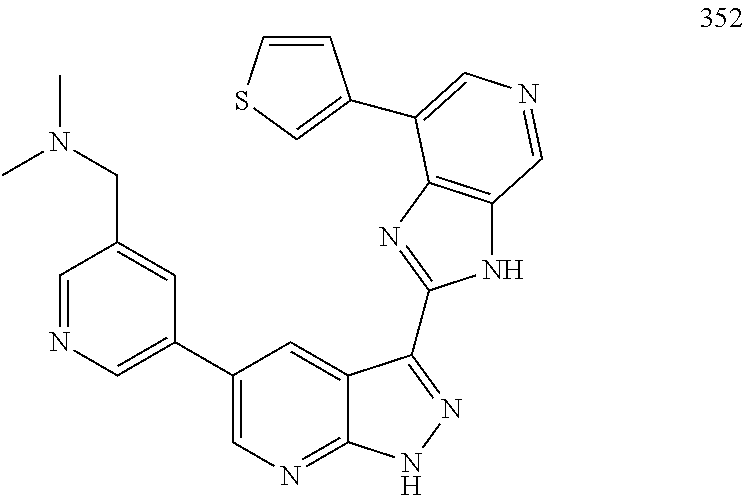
C1=NC=C(C2=CN=C3C(=C2)C(C2=NC4=C(N2)C=NC=C4C2=CSC=C2)=NN3)C=C1CN(C)C
